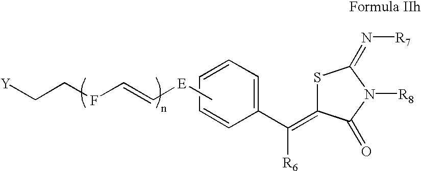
S1C(=C(C2=CC=CC=C2)[R6])C(=O)N([R8])C1=N[R7].C[E]C=CFCC[Y]
